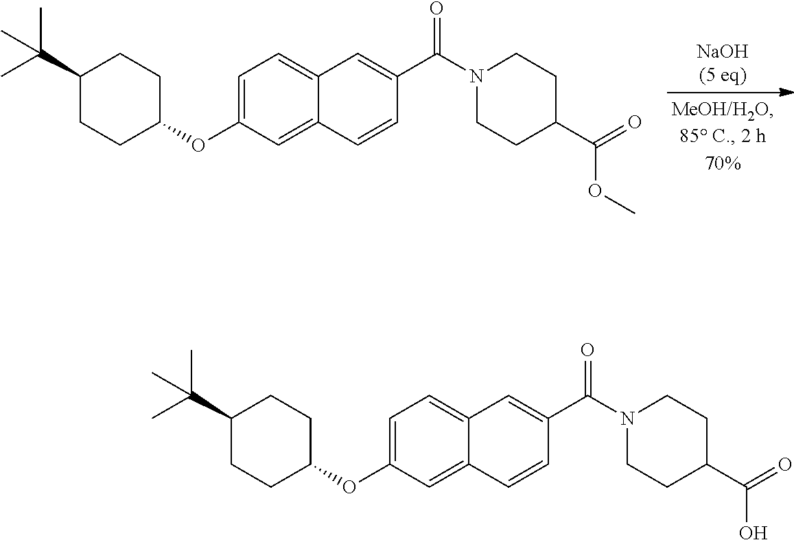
C1=C(OC2CCC(C(C)(C)C)CC2)C=C2C(=C1)C=C(C(N1CCC(C(=O)OC)CC1)=O)C=C2.C1=C(OC2CCC(C(C)(C)C)CC2)C=C2C(=C1)C=C(C(N1CCC(C(=O)O)CC1)=O)C=C2
